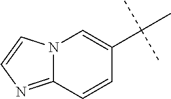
N12C(=NC=C1)C=CC(C(C)(C)C)=C2
